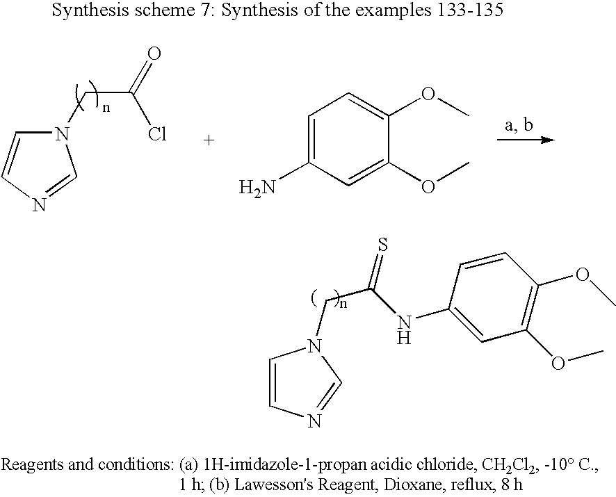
N1(CC(Cl)=O)C=CN=C1.C1=C(N)C=C(OC)C(OC)=C1.C1=CC(NC(CN2C=CN=C2)=S)=CC(OC)=C1OC
